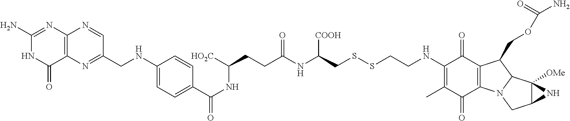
C1(N)=NC2=C(C(=O)N1)N=C(CNC1=CC=C(C(NC(CCC(NC(CSSCCNC3=C(C)C(=O)C4=C(C3=O)C(COC(=O)N)C3N4CC4C3([OMe])N4)[COOH])=O)[HO2C])=O)C=C1)C=N2
